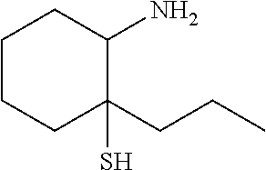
C1CCC(CCC)(S)C(N)C1
